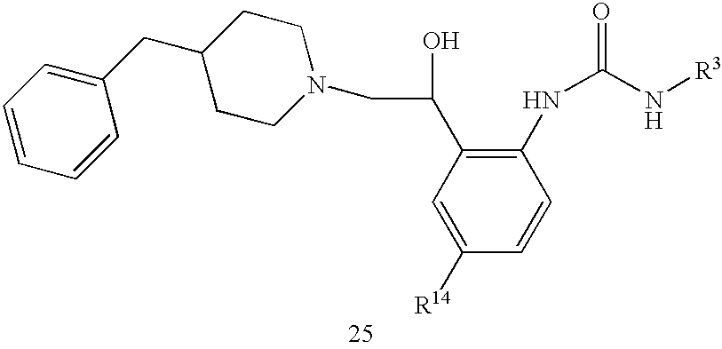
C1=CC=CC(CC2CCN(CC(C3=C(NC(=O)N[R3])C=CC([R14])=C3)O)CC2)=C1
